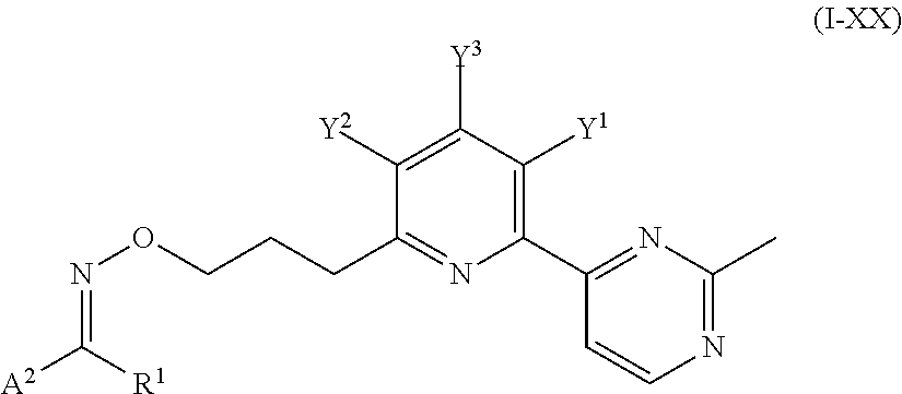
C1(C2=NC(C)=NC=C2)=C([Y1])C([Y3])=C([Y2])C(CCCON=C([A2])[R1])=N1
